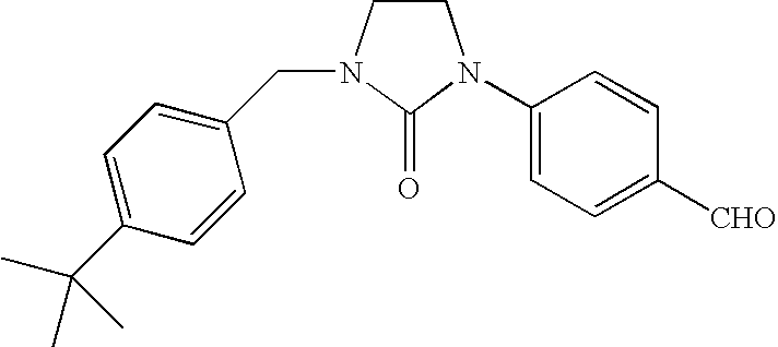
C1CN(CC2=CC=C(C(C)(C)C)C=C2)C(=O)N1C1=CC=C([CHO])C=C1
